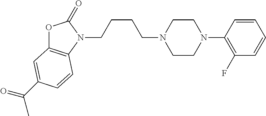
O1C2=C(N(CCCCN3CCN(C4=C(F)C=CC=C4)CC3)C1=O)C=CC(C(=O)C)=C2
